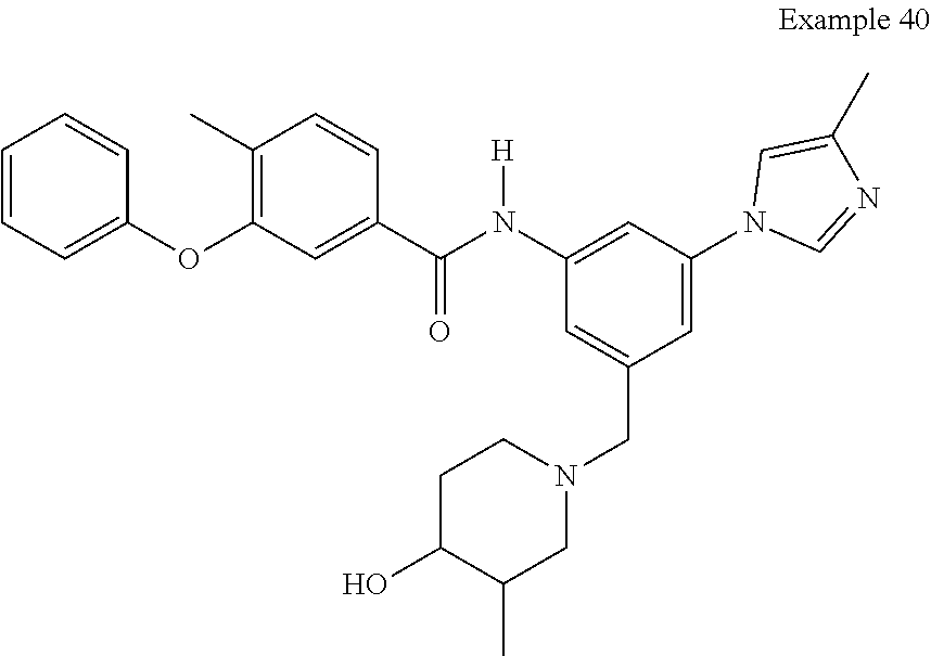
C1=C(CN2CCC(O)C(C)C2)C=C(N2C=NC(C)=C2)C=C1N(C(C1=CC(OC2=CC=CC=C2)=C(C)C=C1)=O)[H]
